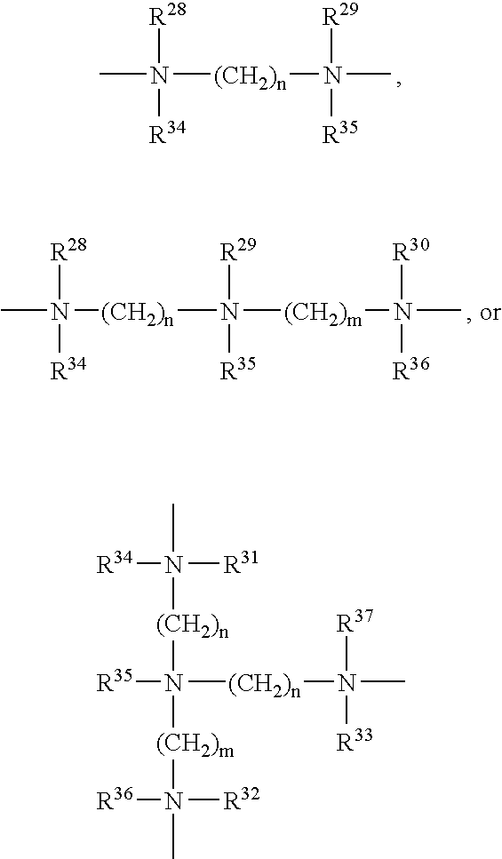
CN([R28])([(CH2)n]N(C)([R29])[R35])[R34].[(CH2)n](N([R29])([(CH2)m]N(C)([R30])[R36])[R35])N(C)([R28])[R34].CN([R31])([(CH2)n]N([(CH2)m]N([R32])(C)[R36])([(CH2)n]N(C)([R33])[R37])[R35])[R34]
